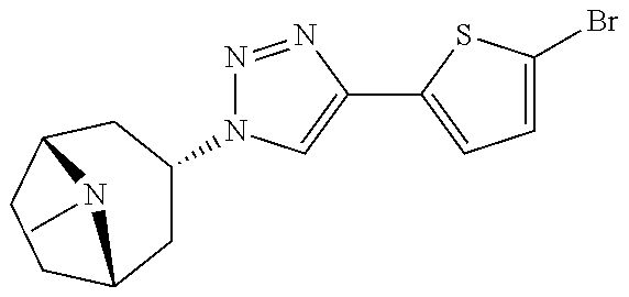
C1C(N2N=NC(C3=CC=C(Br)S3)=C2)CC2CCC1N2C
